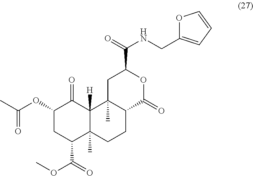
C1(OC(C)=O)CC(C(=O)OC)C2(C)C([H])(C1=O)C1(C)C(CC2)C(=O)OC(C(=O)NCC2=CC=CO2)C1
